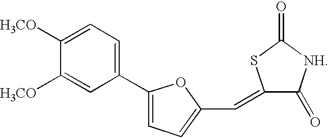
C1(C2=CC=C(C=C3C(=O)[NH]C(=O)S3)O2)=CC=C([H3CO])C([H3CO])=C1
